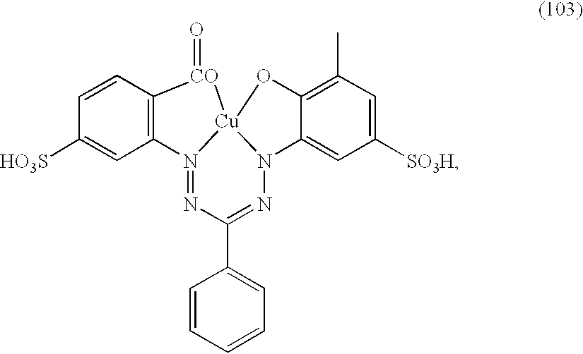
C1([HO3S])=CC2=C(C=C1)[CO](=O)[Cu]13N2=NC(C2=CC=CC=C2)=NN1C1=CC([SO3H])=CC(C)=C1O3
